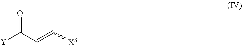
[Y]C(C=C[X3])=O
